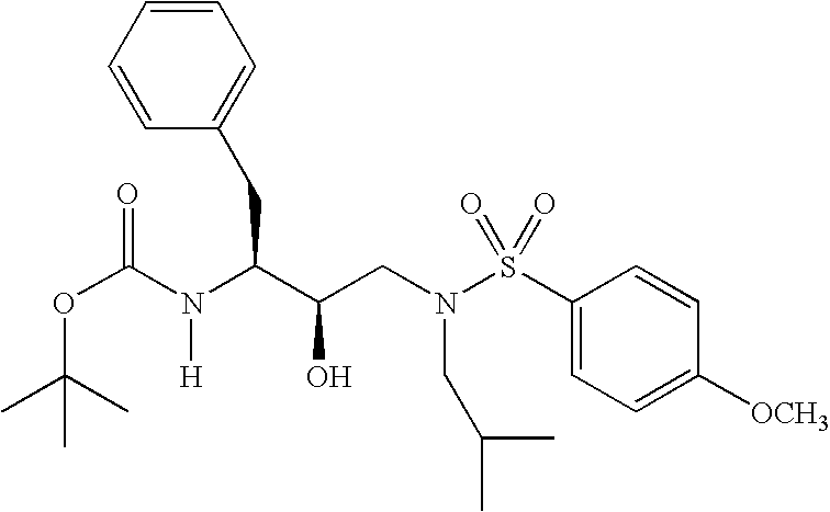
O(C(N(C(C(CN(S(C1=CC=C([OCH3])C=C1)(=O)=O)CC(C)C)O)CC1=CC=CC=C1)[H])=O)C(C)(C)C
